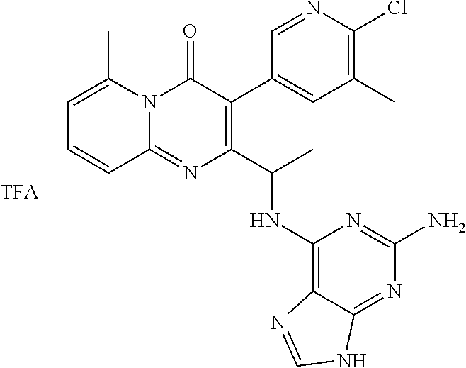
C1(C)=C(Cl)N=CC(C2=C(C(C)NC3=C4C(=NC(N)=N3)NC=N4)N=C3N(C2=O)C(C)=CC=C3)=C1
